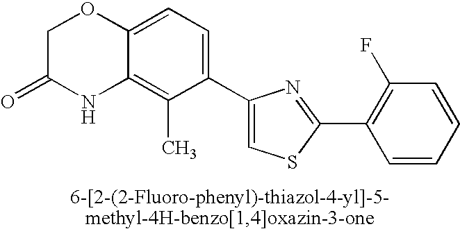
C1C(=O)NC2=C(C)C(C3=CSC(C4=C(F)C=CC=C4)=N3)=CC=C2O1
